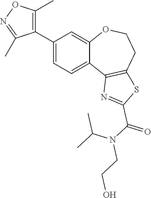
C1(C2=C(C)ON=C2C)=CC=C2C(=C1)OCCC1=C2N=C(C(N(C(C)C)CCO)=O)S1
